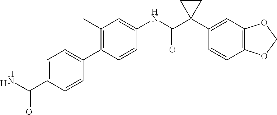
C1=CC(C2=CC=C(C(N)=O)C=C2)=C(C)C=C1NC(C1(C2=CC3=C(C=C2)OCO3)CC1)=O.[H]
